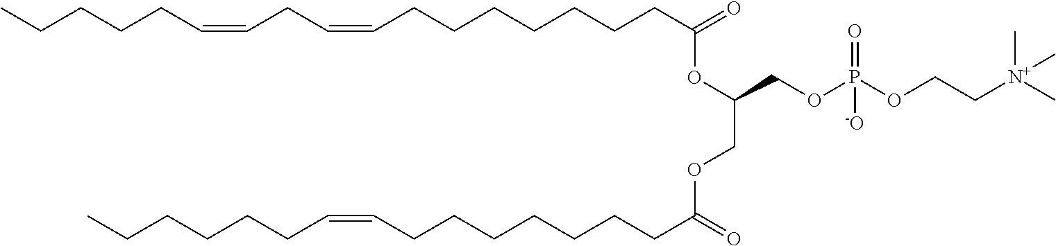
C(CCC(=O)OC(COC(CCCCCCCC=CCCCCCC)=O)COP(OCC[N+](C)(C)C)(=O)[-O])CCCCC=CCC=CCCCCC
